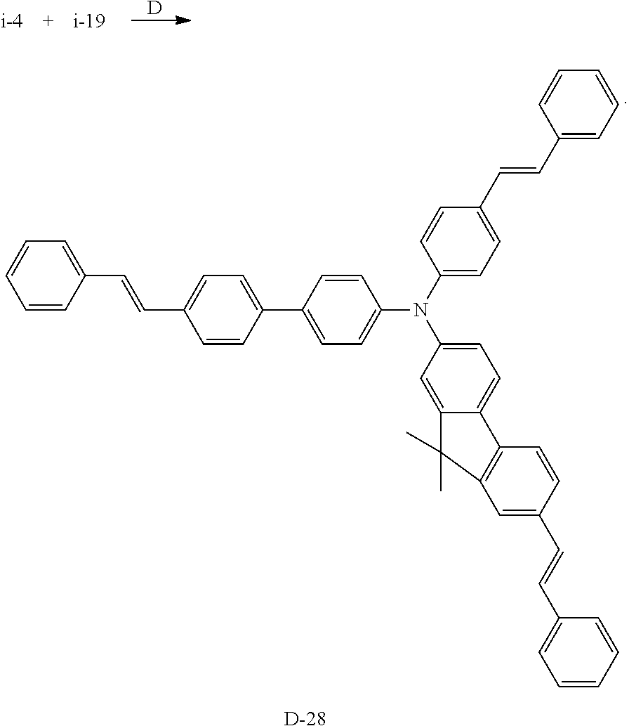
[D].[D].C1=CC(C2=CC=C(N(C3=CC=C(C=CC4=CC=CC=C4)C=C3)C3=CC=C4C5=C(C=C(C=CC6=CC=CC=C6)C=C5)C(C)(C)C4=C3)C=C2)=CC=C1C=CC1=CC=CC=C1
